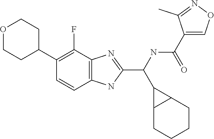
O1CCC(C2=C(F)C3=C(C=C2)NC(C(C2C4C2CCCC4)NC(C2=CON=C2C)=O)=N3)CC1
